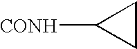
[CONH]C1CC1
